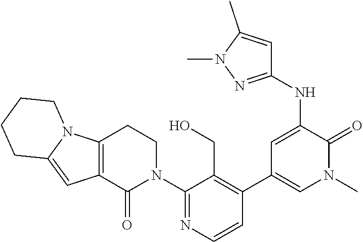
C1(N2CCC3=C(C2=O)C=C2N3CCCC2)=NC=CC(C2=CN(C)C(=O)C(NC3=NN(C)C(C)=C3)=C2)=C1CO
